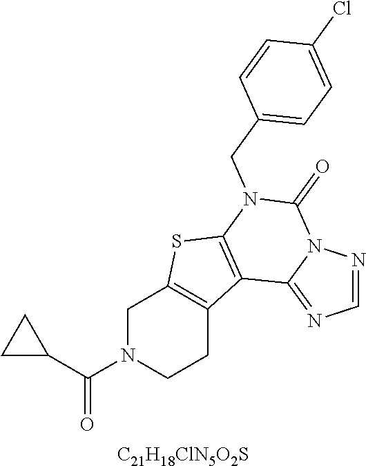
[C21H18ClN5O2S].C1(C(N2CCC3=C(C2)SC2=C3C3=NC=NN3C(=O)N2CC2=CC=C(Cl)C=C2)=O)CC1
